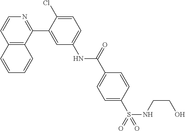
C12=C(C(C3=CC(NC(C4=CC=C(S(=O)(NCCO)=O)C=C4)=O)=CC=C3Cl)=NC=C1)C=CC=C2
